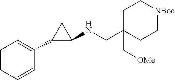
C1=CC=CC(C2C(NCC3(C[OMe])CC[NBoc]CC3)C2)=C1
